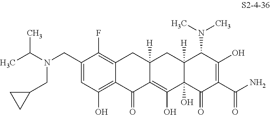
C1(CN(C(C)C)CC2CC2)=CC(O)=C2C(=C1F)CC1([H])C(=C(O)C3(O)C([H])(C1)C(N(C)C)C(O)=C(C(N)=O)C3=O)C2=O
